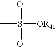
O=S(C)([OR41])=O
